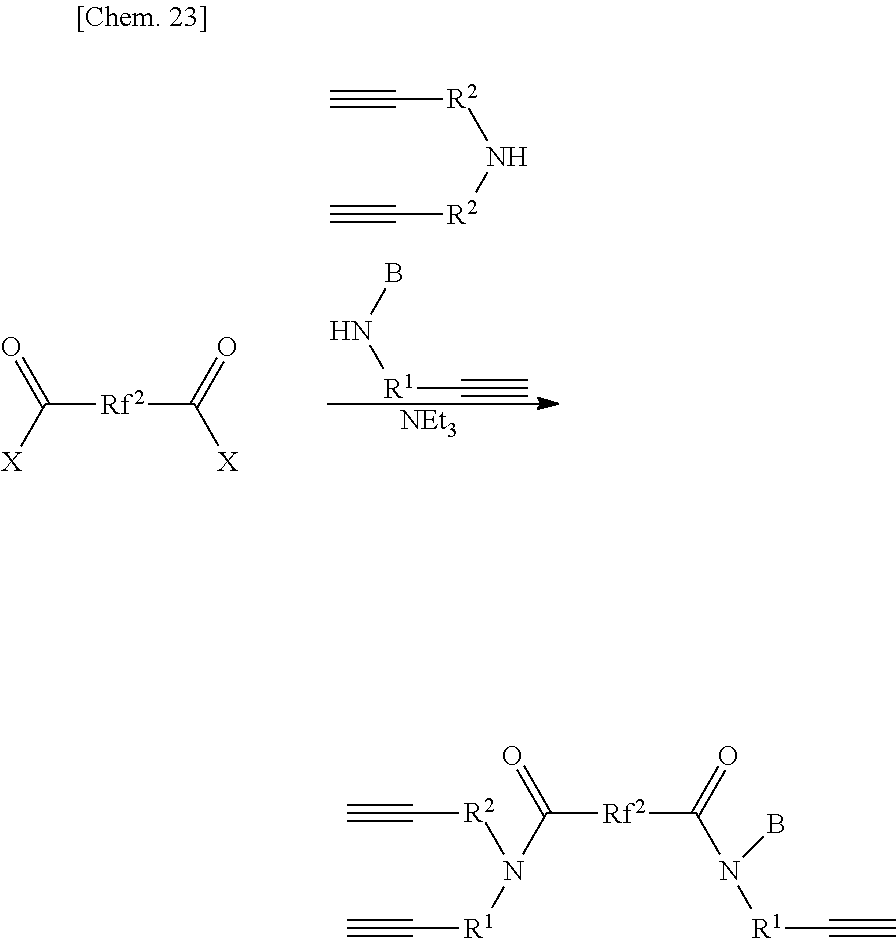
C([Rf2]C([X])=O)([X])=O.C#C[R2]N[R2]C#C.BN[R1]C#C.[NEt3].C#C[R2]N([R1]C#C)C([Rf2]C(N(B)[R1]C#C)=O)=O
